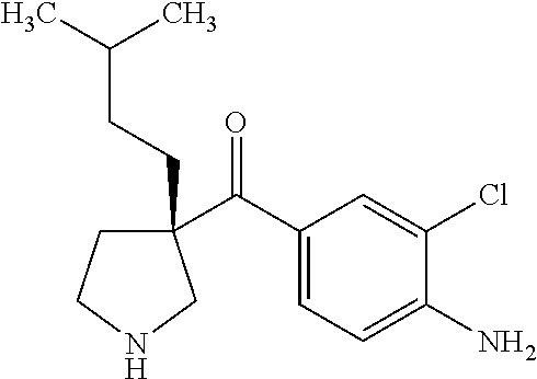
C(=O)(C1(CCC(C)C)CCNC1)C1=CC=C(N)C(Cl)=C1
